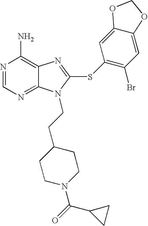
N1=CN=C2C(=C1N)N=C(SC1=C(Br)C=C3C(=C1)OCO3)N2CCC1CCN(C(=O)C2CC2)CC1
